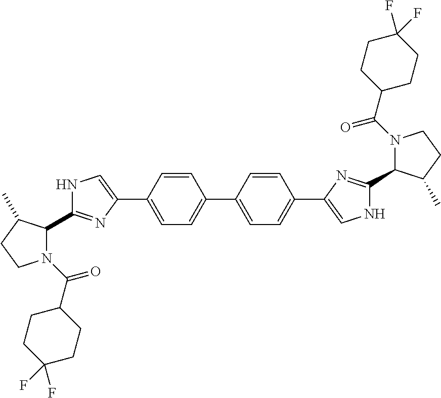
C1(C2=CC=C(C3=CNC(C4N(C(C5CCC(F)(F)CC5)=O)CCC4C)=N3)C=C2)=CC=C(C2=CNC(C3N(C(=O)C4CCC(F)(F)CC4)CCC3C)=N2)C=C1
